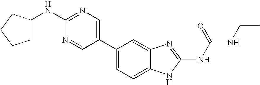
C1(C2=CN=C(NC3CCCC3)N=C2)=CC=C2C(=C1)N=C(NC(NCC)=O)N2
